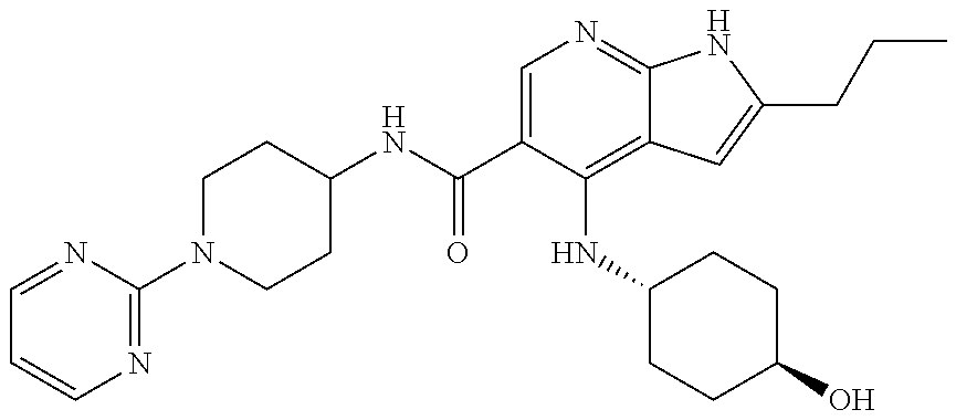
C1N(C2=NC=CC=N2)CCC(NC(C2=CN=C3C(=C2NC2CCC(O)CC2)C=C(CCC)N3)=O)C1
